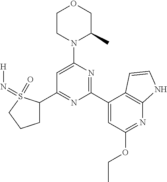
C1(C2=NC(C3=CC(OCC)=NC4=C3C=CN4)=NC(N3C(C)COCC3)=C2)CCCS1(=O)=N[H]
